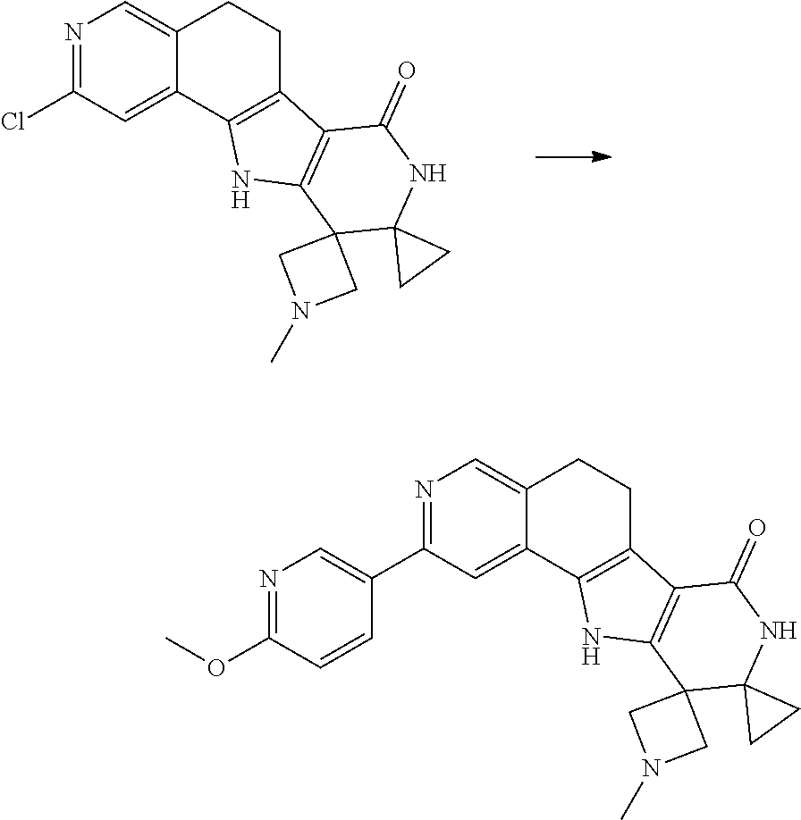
N1=C(Cl)C=C2C(=C1)CCC1=C2NC2=C1C(=O)NC1(C23CN(C)C3)CC1.N1=C(C2=CN=C(OC)C=C2)C=C2C(=C1)CCC1=C2NC2=C1C(=O)NC1(C23CN(C)C3)CC1
